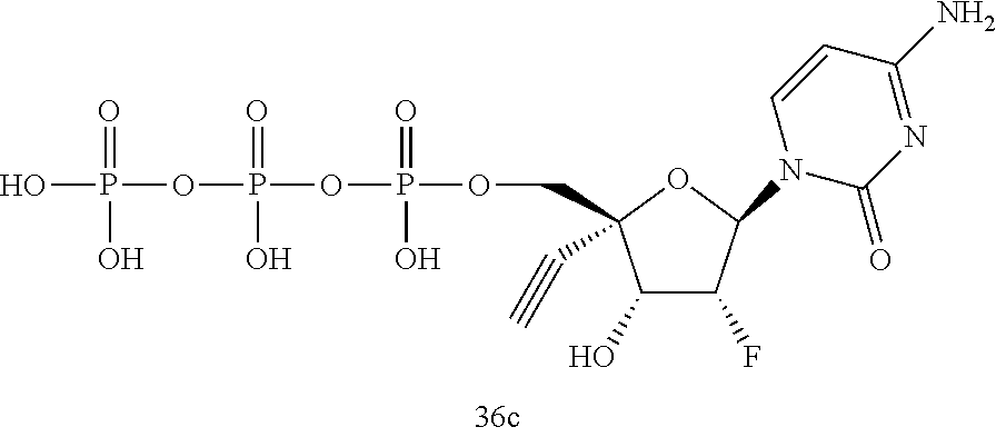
OP(OP(OP(=O)(O)OCC1(C#C)C(O)C(F)C(N2C(=O)N=C(N)C=C2)O1)(=O)O)(=O)O
